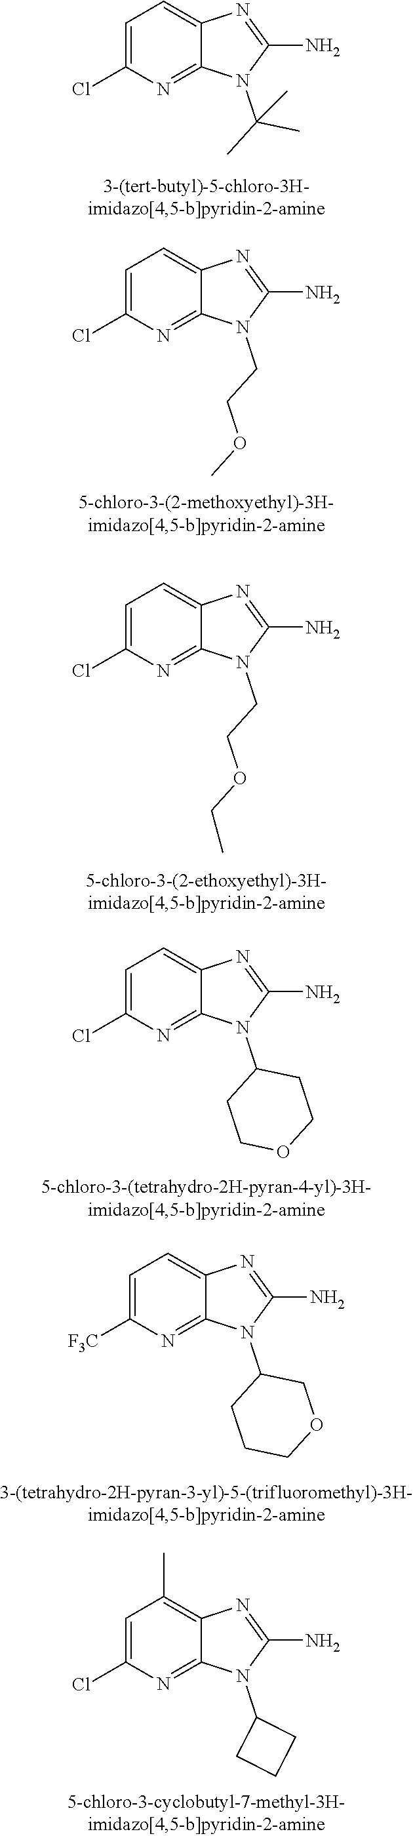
C1=C(Cl)N=C2C(=C1)N=C(N)N2C(C)(C)C.C1=C(Cl)N=C2C(=C1)N=C(N)N2CCOC.C1=C(Cl)N=C2C(=C1)N=C(N)N2CCOCC.C1=C(Cl)N=C2C(=C1)N=C(N)N2C1CCOCC1.C1=C([F3C])N=C2C(=C1)N=C(N)N2C1CCCOC1.C1=C(Cl)N=C2C(=C1C)N=C(N)N2C1CCC1
